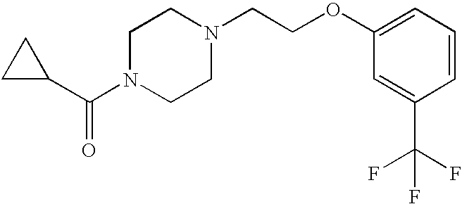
C1(C(N2CCN(CCOC3=CC=CC(C(F)(F)F)=C3)CC2)=O)CC1
